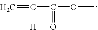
C=C([H])C(OC)=O
